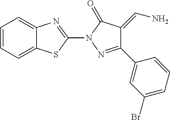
C12=CC=CC=C1SC(N1N=C(C3=CC(Br)=CC=C3)C(=CN)C1=O)=N2
